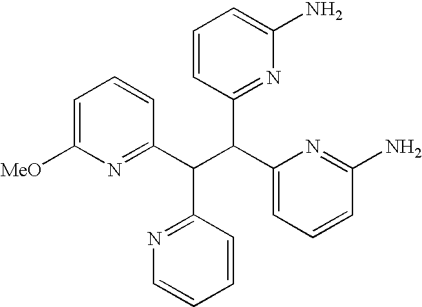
C1=C([MeO])N=C(C(C(C2=CC=CC(N)=N2)C2=NC(N)=CC=C2)C2=NC=CC=C2)C=C1
